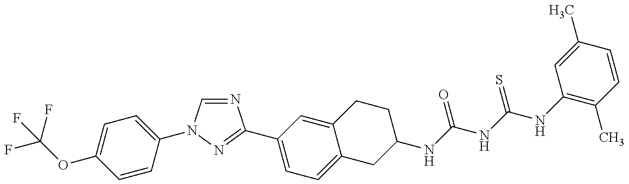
FC(OC1=CC=C(N2C=NC(C3=CC=C4C(=C3)CCC(NC(NC(NC3=C(C)C=CC(C)=C3)=S)=O)C4)=N2)C=C1)(F)F
